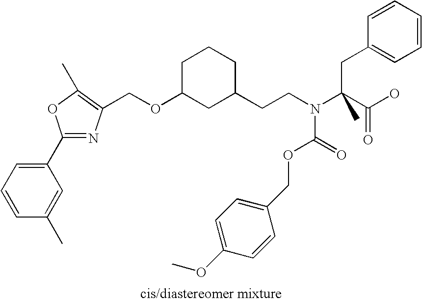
C1=CC=C(C2=NC(COC3CC(CCN(C(C(O)=O)(CC4=CC=CC=C4)C)C(=O)OCC4=CC=C(OC)C=C4)CCC3)=C(C)O2)C=C1C
